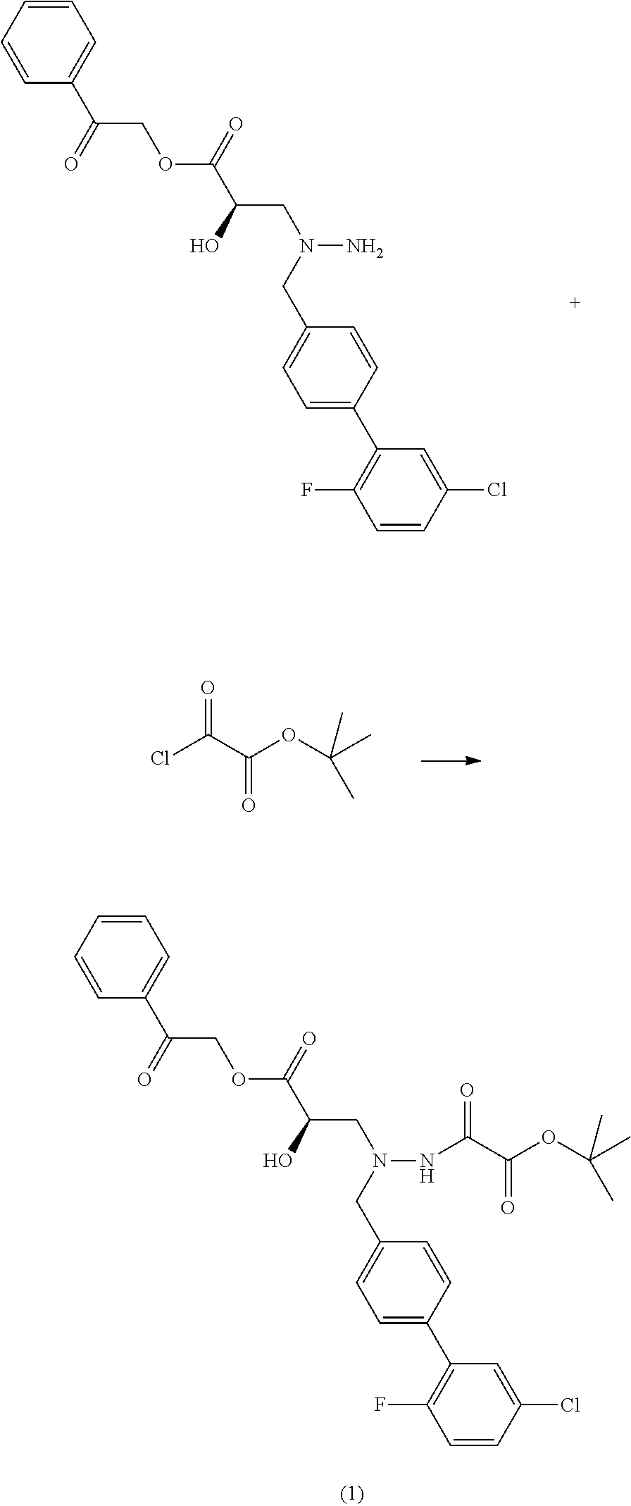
C1=CC(Cl)=CC(C2=CC=C(CN(N)CC(C(=O)OCC(C3=CC=CC=C3)=O)O)C=C2)=C1F.C(OC(C)(C)C)(C(Cl)=O)=O.C1=CC(Cl)=CC(C2=CC=C(CN(NC(C(OC(C)(C)C)=O)=O)CC(C(=O)OCC(C3=CC=CC=C3)=O)O)C=C2)=C1F
